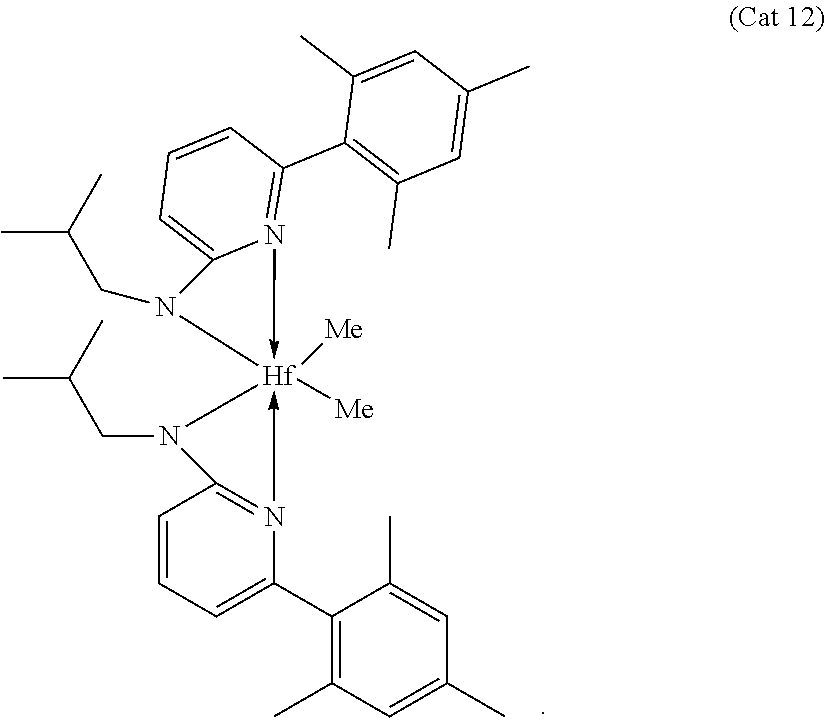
C1(C2=CC=CC3=N2->[Hf]2([Me])([Me])(-N4=C(C5=C(C)C=C(C)C=C5C)C=CC=C4N2CC(C)C)N3CC(C)C)=C(C)C=C(C)C=C1C
